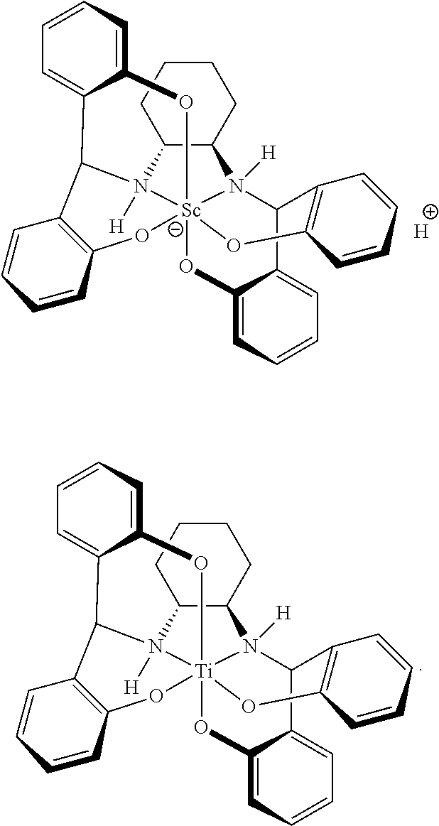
C12C3=CC=CCC3O[Sc]345(N([H])(C6CCCCC6N13[H])C(C1=C(CCC=C1)O4)C1=CC=CCC1O5)OC1=C2C=CCC1.[H].C12C3=CC=CCC3O[Ti]345(N([H])(C6CCCCC6N13[H])C(C1=C(CCC=C1)O4)C1=CC=CCC1O5)OC1=C2C=CCC1
